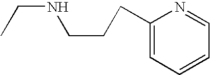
CCNCCCC1=CC=CC=N1
